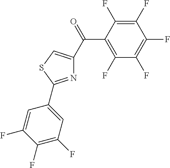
C1(C(=O)C2=CSC(C3=CC(F)=C(F)C(F)=C3)=N2)=C(F)C(F)=C(F)C(F)=C1F
